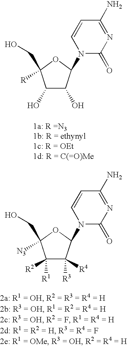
C1(O)C(O)C(N2C(=O)N=C(N)C=C2)OC1([R])CO.C1([R1])([R2])C([R3])([R4])C(N2C(=O)N=C(N)C=C2)OC1([N3])CO
